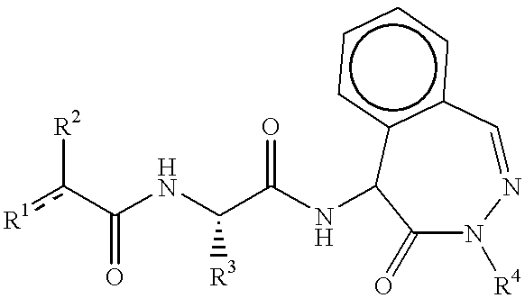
[R1]c(C(NC(C(NC1C(=O)N([R4])N=Cc2c1cccc2)=O)[R3])=O)[R2]
